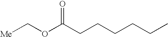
[Me]COC(CCCCCC)=O
